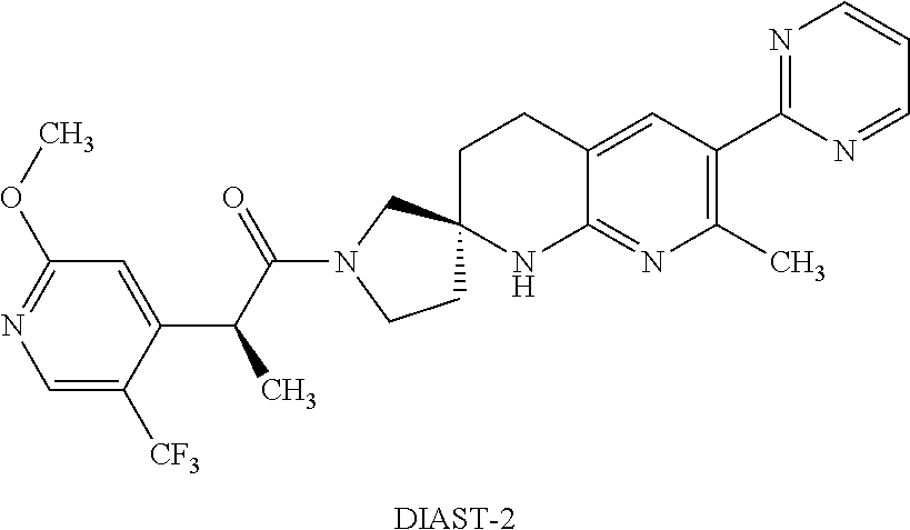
C1=C([CF3])C(C(C(N2CCC3(C2)CCC2=CC(C4=NC=CC=N4)=C(C)N=C2N3)=O)C)=CC(OC)=N1.[DIAST-2]
